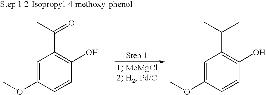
C1=C(OC)C=CC(O)=C1C(C)=O.C1=C(OC)C=CC(O)=C1C(C)C
